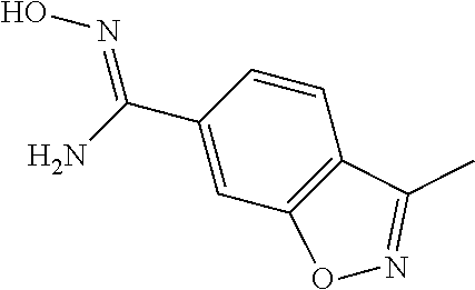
C1=CC(C(N)=NO)=CC2=C1C(C)=NO2
